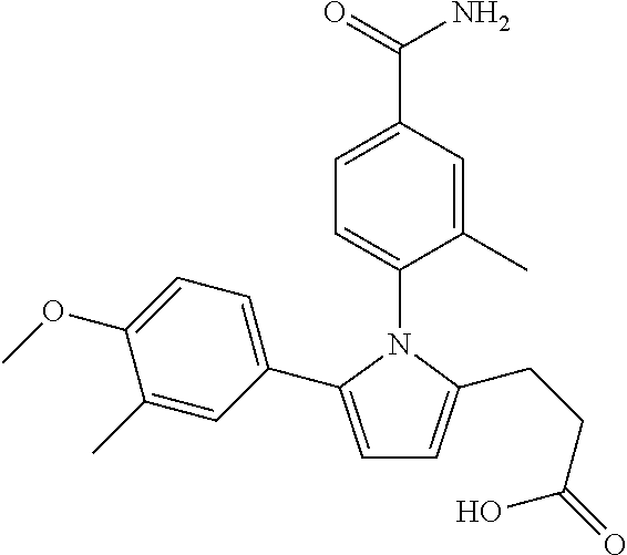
C1=C(C(=O)N)C=C(C)C(N2C(C3=CC=C(OC)C(C)=C3)=CC=C2CCC(O)=O)=C1
